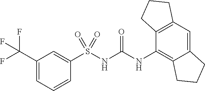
S(NC(NC1=C2C(=CC3=C1CCC3)CCC2)=O)(=O)(=O)C1=CC(C(F)(F)F)=CC=C1
